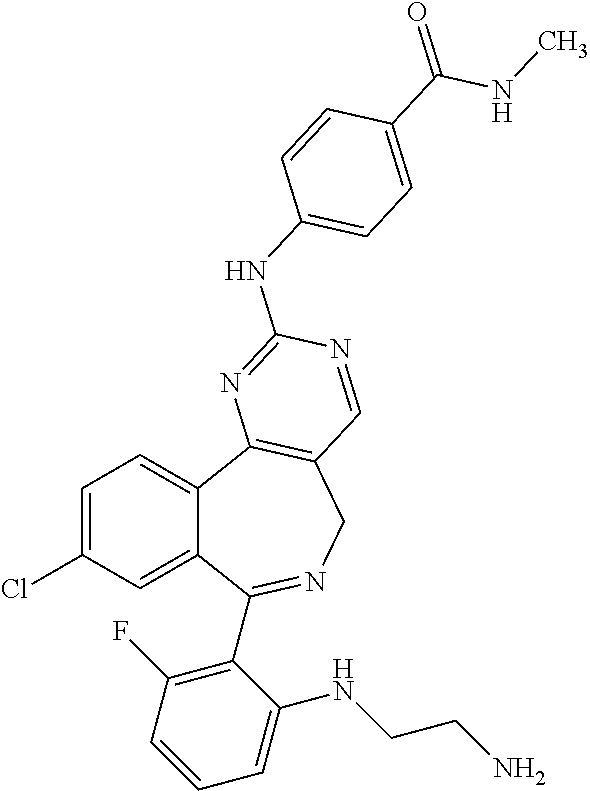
C1=C(Cl)C=C2C(=C1)C1=C(CN=C2C2=C(F)C=CC=C2NCCN)C=NC(NC2=CC=C(C(=O)NC)C=C2)=N1
